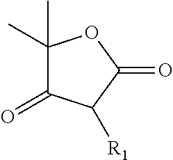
C1(C)(C)C(=O)C([R1])C(=O)O1
